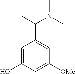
C1=C(O)C=C([OMe])C=C1C(C)N(C)C
